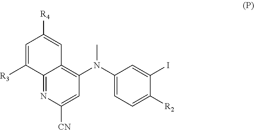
CN(C1=CC=C([R2])C(I)=C1)C1=C2C=C([R4])C=C([R3])C2=NC([CN])=C1
